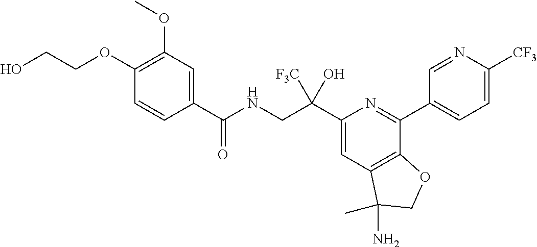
C1(C(NCC(C2=CC3=C(C(C4=CC=C([CF3])N=C4)=N2)OCC3(N)C)([F3C])O)=O)=CC(OC)=C(OCCO)C=C1
